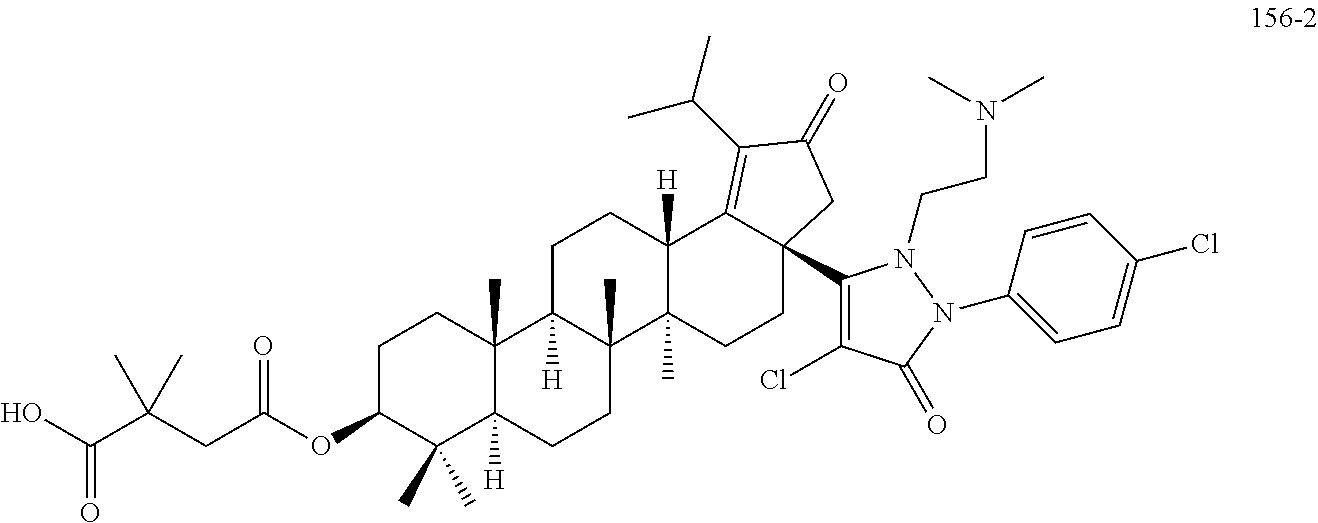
C1C(OC(CC(C(O)=O)(C)C)=O)C(C)(C)C2([H])C(C)(C1)C1([H])C(C)(CC2)C2(C)C([H])(CC1)C1=C(C(C)C)C(=O)CC1(C1=C(Cl)C(=O)N(C3=CC=C(Cl)C=C3)N1CCN(C)C)CC2
